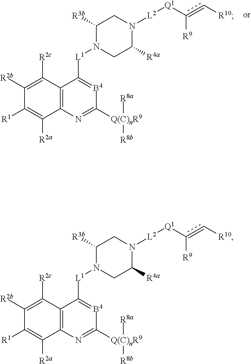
C12=C(C([R2c])=C([R2b])C([R1])=C1[R2a])C([L1]N1CC([R4a])N([L2][Q1]C(=C[R10])[R9])CC1[R3b])=[B4]C([Q(C)nR9]([R8a])[R8b])=N2.C12=C(C([R2c])=C([R2b])C([R1])=C1[R2a])C([L1]N1CC([R4a])N([L2][Q1]C(=C[R10])[R9])CC1[R3b])=[B4]C([Q(C)nR9]([R8a])[R8b])=N2
